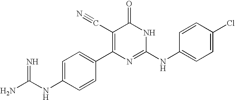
C1=CC(C2=C(C#N)C(=O)NC(NC3=CC=C(Cl)C=C3)=N2)=CC=C1NC(N)=N
